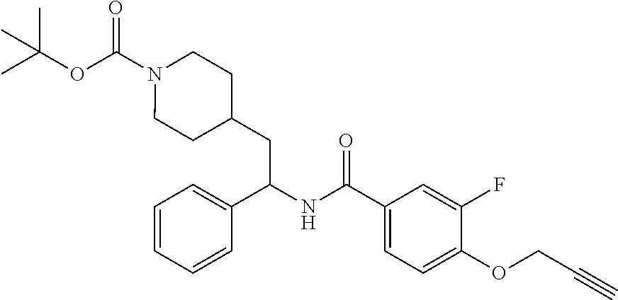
CC(OC(N1CCC(CC(NC(C2=CC=C(OCC#C)C(F)=C2)=O)C2=CC=CC=C2)CC1)=O)(C)C
